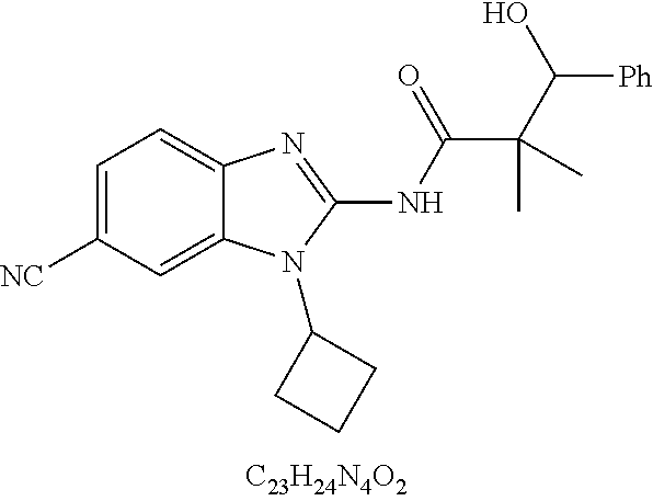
C1=C([CN])C=C2C(=C1)N=C(NC(C(C([Ph])O)(C)C)=O)N2C1CCC1
